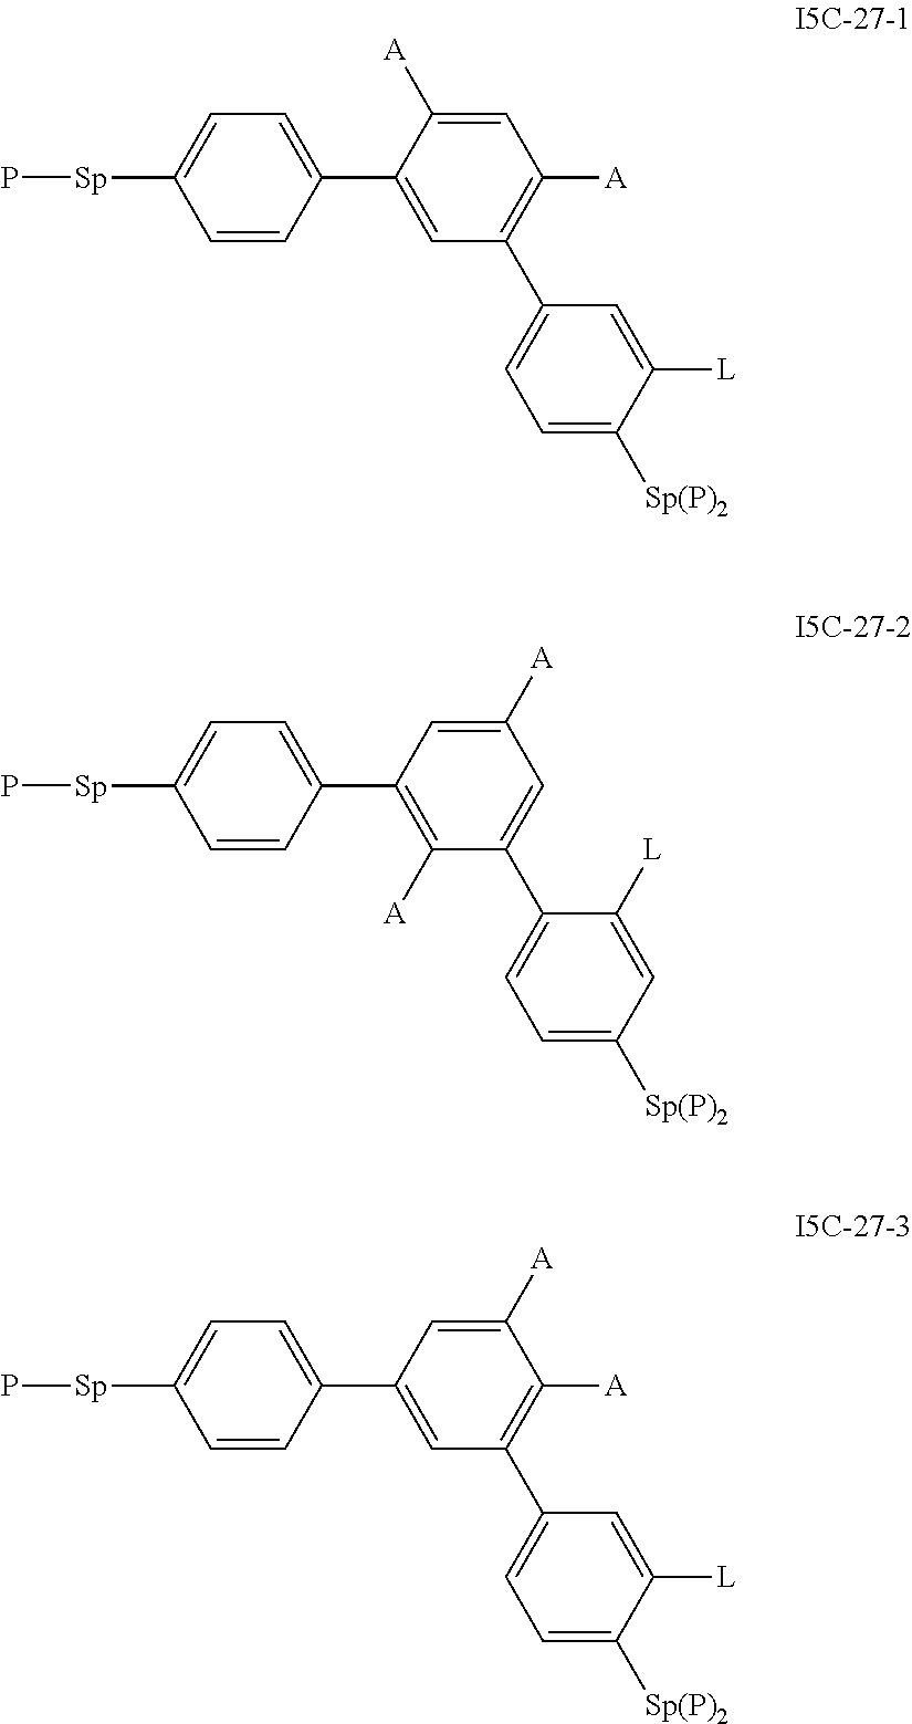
C1([A])=CC([A])=C(C2=CC=C([Sp(P)2])C([L])=C2)C=C1C1=CC=C([Sp]P)C=C1.C1=C([A])C=C(C2=CC=C([Sp(P)2])C=C2[L])C([A])=C1C1=CC=C([Sp]P)C=C1.C1=C([A])C([A])=C(C2=CC=C([Sp(P)2])C([L])=C2)C=C1C1=CC=C([Sp]P)C=C1
